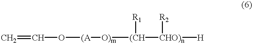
C=CO[(A][O)m][(CH]([R1])[CHO)n]([R2])[H]
